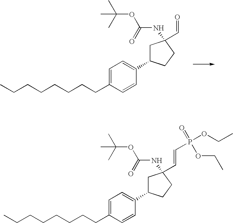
C(CCCCCCC1=CC=C(C2CC(NC(OC(C)(C)C)=O)(C=O)CC2)C=C1)C.C(CCCCCCC1=CC=C(C2CC(NC(OC(C)(C)C)=O)(C=CP(OCC)(=O)OCC)CC2)C=C1)C
